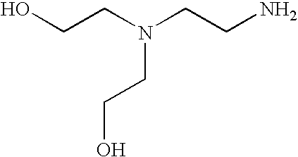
C(O)CN(CCN)CCO
